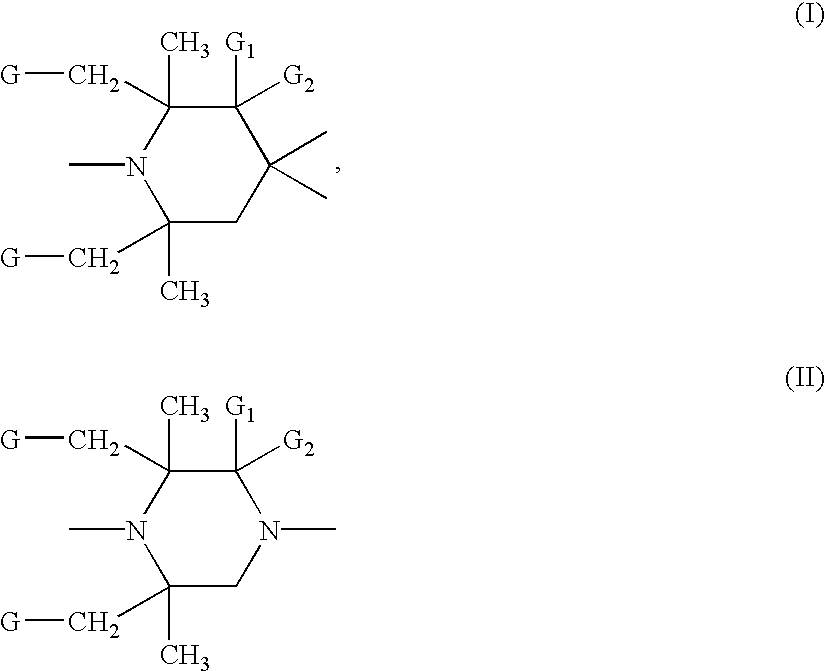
C1(C[G])(C)CN(C)C([G1])([G2])C(C[G])(C)N1C.C1(C[G])(C)CC(C)(C)C([G1])([G2])C(C[G])(C)N1C
